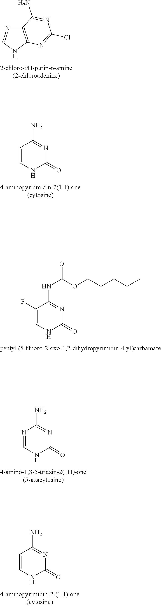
C12=C(NC=N1)N=C(Cl)N=C2N.C1=CNC(=O)N=C1N.N1=CNC(=O)N=C1N.C1=CNC(=O)N=C1N.C1(F)=CNC(=O)N=C1NC(OCCCCC)=O
